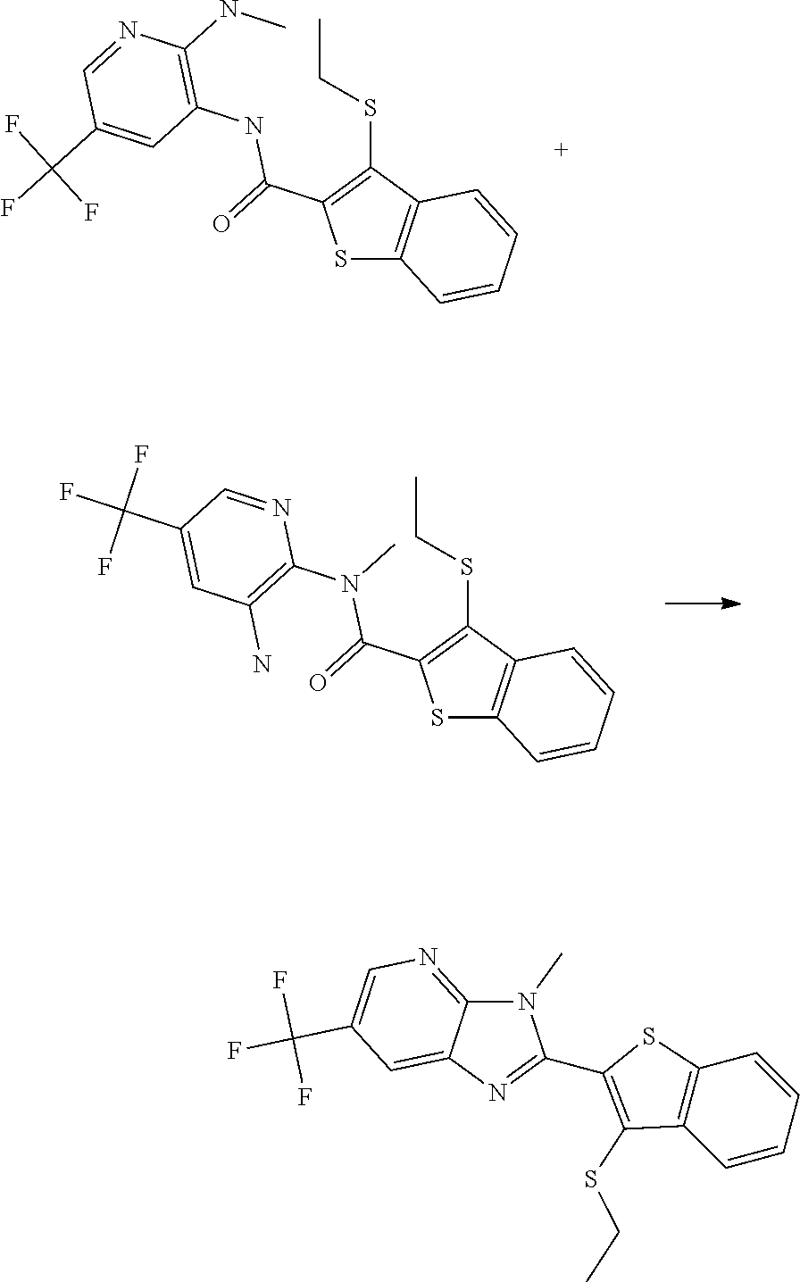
S1C2=C(C(SCC)=C1C(=O)NC1=C(NC)N=CC(C(F)(F)F)=C1)C=CC=C2.S1C2=C(C(SCC)=C1C(=O)N(C1=C(N)C=C(C(F)(F)F)C=N1)C)C=CC=C2.N1(C)C2=NC=C(C(F)(F)F)C=C2N=C1C1=C(SCC)C2=C(S1)C=CC=C2
